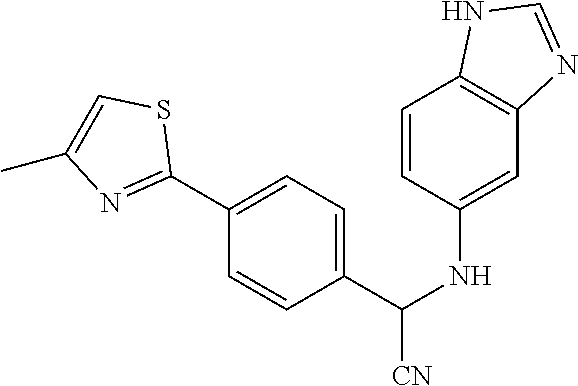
C1=CC(NC([CN])C2=CC=C(C3=NC(C)=CS3)C=C2)=CC2=C1NC=N2
